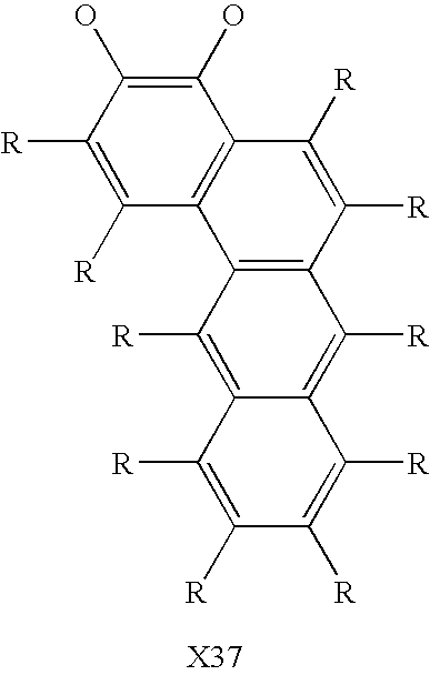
C12=C([R])C3=C(C([R])=C1C([R])=C([R])C([R])=C2[R])C([R])=C([R])C1=C3C([R])=C([R])C(O)=C1O
